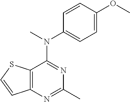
C12=C(N=C(C)N=C1N(C)C1=CC=C(OC)C=C1)C=CS2
